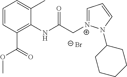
C1=CC(C(OC)=O)=C(NC(C[N+]2=CC=CN2C2CCCCC2)=O)C(C)=C1.[Br-]
